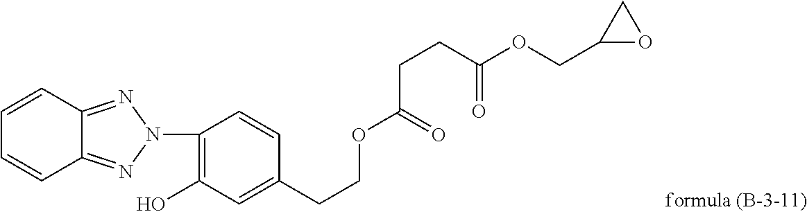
C1=CC2=NN(C3=C(O)C=C(CCOC(CCC(OCC4OC4)=O)=O)C=C3)N=C2C=C1
